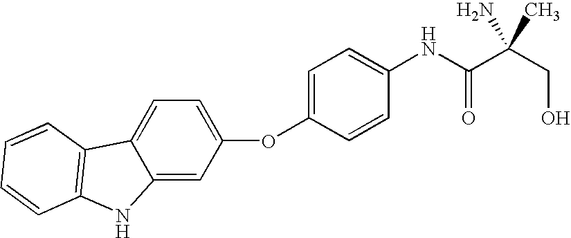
O(C1=CC=C(NC(C(CO)(N)C)=O)C=C1)C1=CC=C2C(=C1)NC1=C2C=CC=C1
